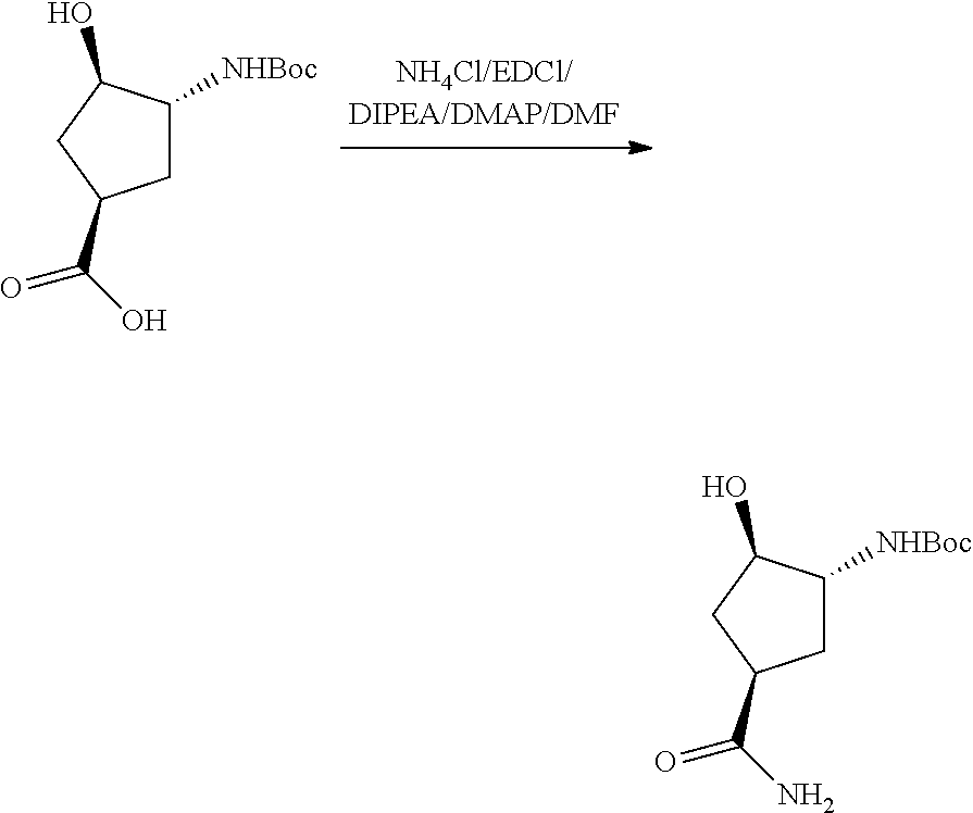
C1C([NHBoc])C(O)CC1C(O)=O.C1C([NHBoc])C(O)CC1C(N)=O
